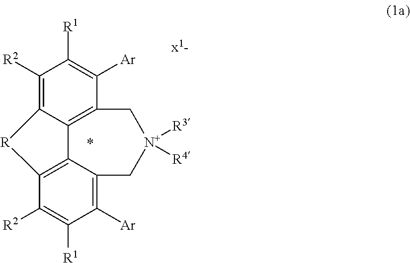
C1([R2])=C2C3=C(C([Ar])=C1[R1])C[N+]([R3])([R4])CC1=C([Ar])C([R1])=C([R2])C(=C31)[R]2
